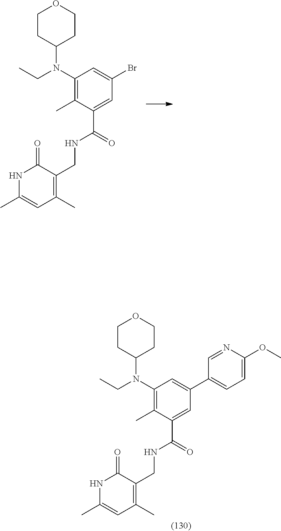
C1CC(N(C2=C(C)C(C(NCC3=C(C)C=C(C)NC3=O)=O)=CC(C3=CC=C(OC)N=C3)=C2)CC)CCO1.C1CC(N(C2=C(C)C(C(NCC3=C(C)C=C(C)NC3=O)=O)=CC(Br)=C2)CC)CCO1
